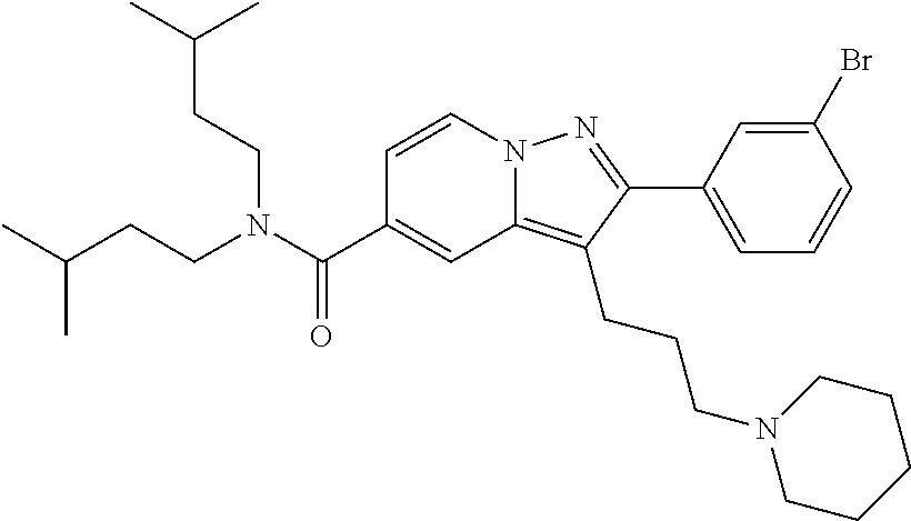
C1=CN2C(=C(CCCN3CCCCC3)C(C3=CC=CC(Br)=C3)=N2)C=C1C(N(CCC(C)C)CCC(C)C)=O
